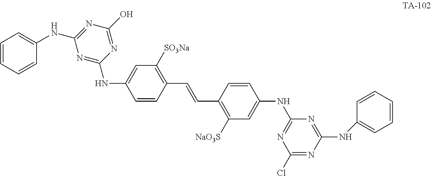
C1=CC(C=CC2=C([NaO3S])C=C(NC3=NC(Cl)=NC(NC4=CC=CC=C4)=N3)C=C2)=C([SO3Na])C=C1NC1=NC(NC2=CC=CC=C2)=NC(O)=N1
